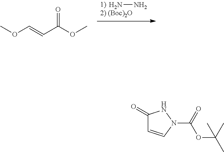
NN.O(C=CC(OC)=O)C.N1(C(OC(C)(C)C)=O)NC(=O)C=C1
